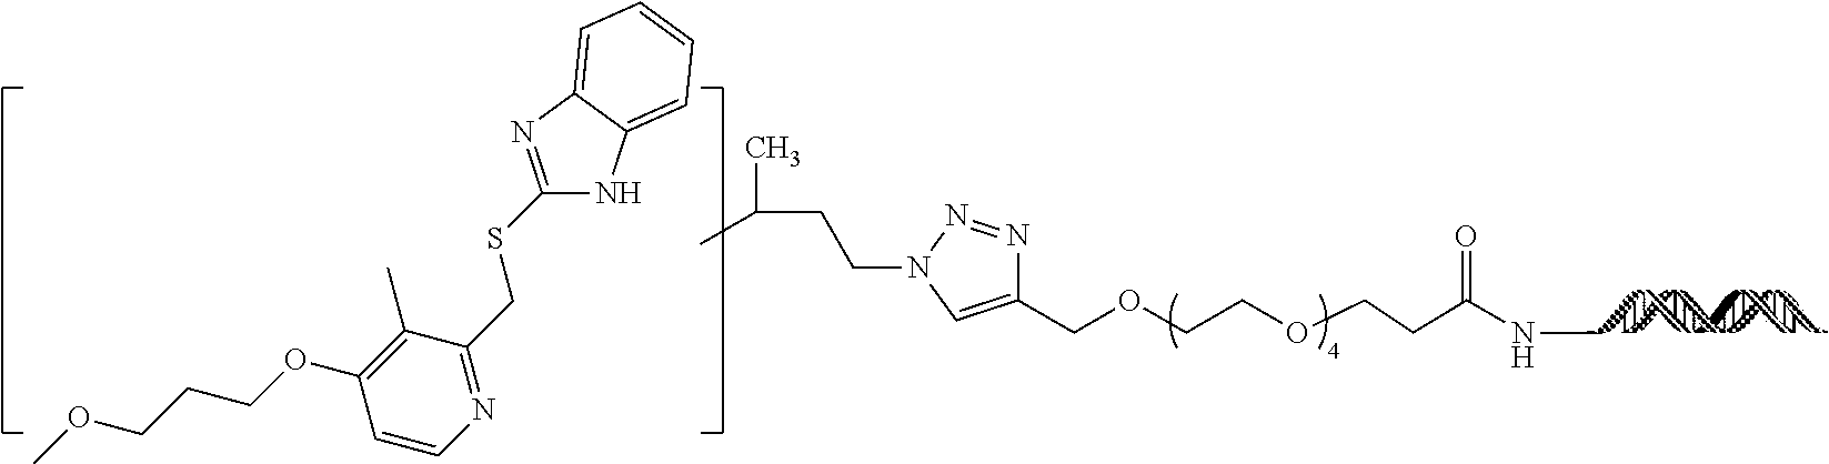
C1(COCCOCCC(NC)=O)=CN(CCC(C)C)N=N1.C1=CN=C(CSC2=NC3=CC=CC=C3N2)C(C)=C1OCCCOC
